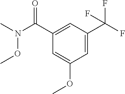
C1=C(C(N(C)OC)=O)C=C(OC)C=C1C(F)(F)F
